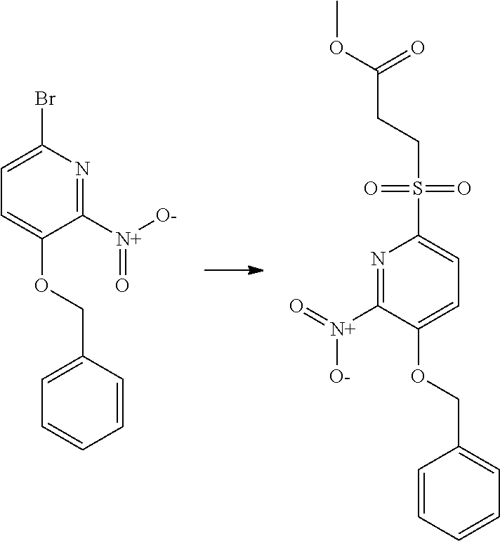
C1([N+]([O-])=O)=NC(Br)=CC=C1OCC1=CC=CC=C1.N1=C([N+](=O)[O-])C(OCC2=CC=CC=C2)=CC=C1S(CCC(OC)=O)(=O)=O
